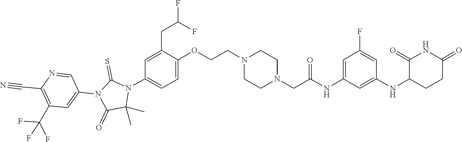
C1(C)(C)N(C2=CC=C(OCCN3CCN(CC(NC4=CC(F)=CC(NC5C(=O)NC(=O)CC5)=C4)=O)CC3)C(CC(F)F)=C2)C(=S)N(C2=CC(C(F)(F)F)=C(C#N)N=C2)C1=O
